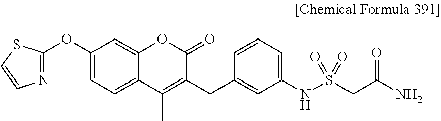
C1(OC2=NC=CS2)=CC=C2C(=C1)OC(=O)C(CC1=CC(NS(CC(=O)N)(=O)=O)=CC=C1)=C2C
